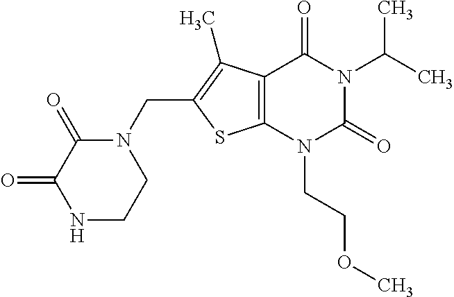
C12=C(N(CCOC)C(=O)N(C(C)C)C1=O)SC(CN1C(=O)C(=O)NCC1)=C2C
